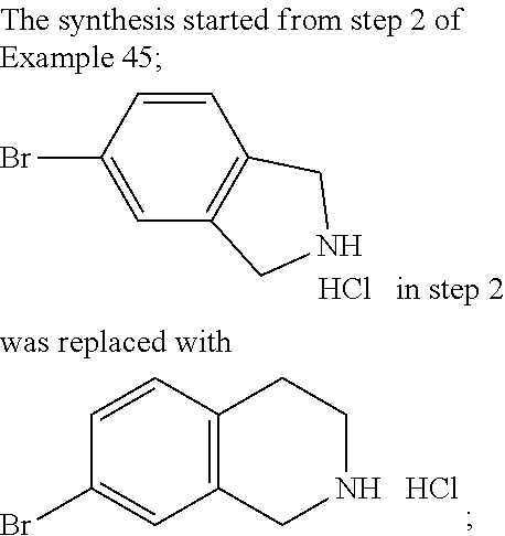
C1=C(Br)C=CC2=C1CNC2.Cl.C1=C(Br)C=CC2=C1CNCC2.Cl
